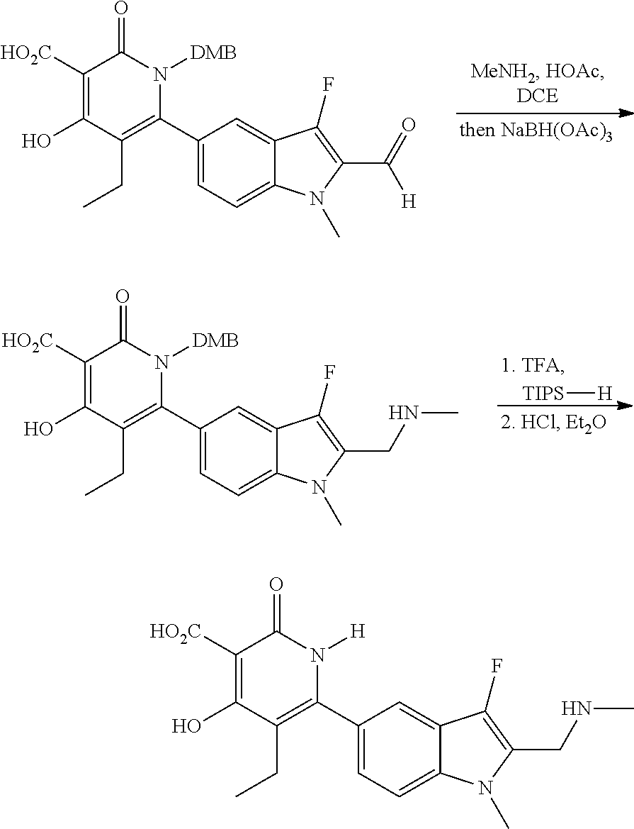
C12=CC(C3=C(CC)C(O)=C([HO2C])C(=O)N3[DMB])=CC=C1N(C)C(C(=O)[H])=C2F.[TIPS][H].C12=CC(C3=C(CC)C(O)=C([HO2C])C(=O)N3[DMB])=CC=C1N(C)C(CNC)=C2F.C12=CC(C3=C(CC)C(O)=C([HO2C])C(=O)N3[H])=CC=C1N(C)C(CNC)=C2F
